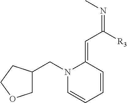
C1=CC=CC(=CC([R3])=NC)N1CC1COCC1
